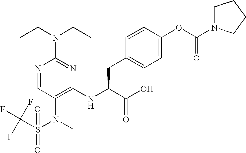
N1=CC(N(CC)S(=O)(C(F)(F)F)=O)=C(NC(C(O)=O)CC2=CC=C(OC(N3CCCC3)=O)C=C2)N=C1N(CC)CC
